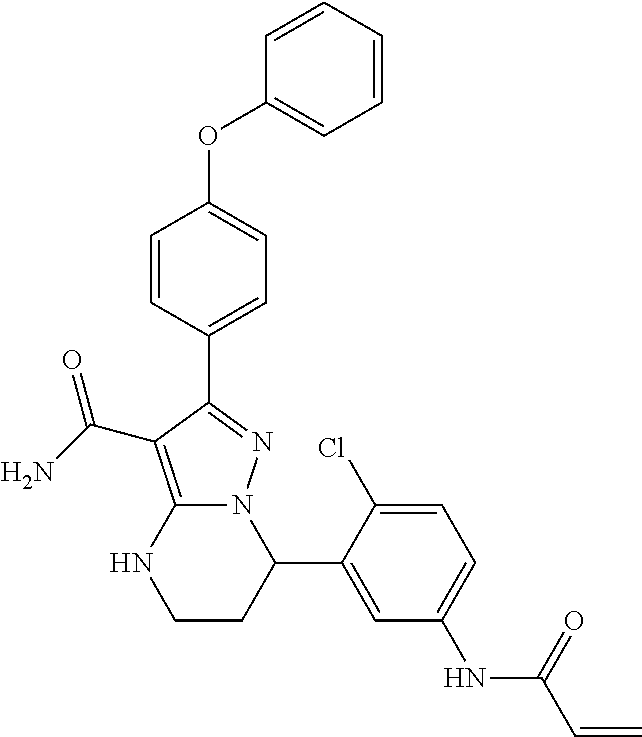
C1=CC(C2=NN3C(=C2C(=O)N)NCCC3C2=CC(NC(C=C)=O)=CC=C2Cl)=CC=C1OC1=CC=CC=C1
